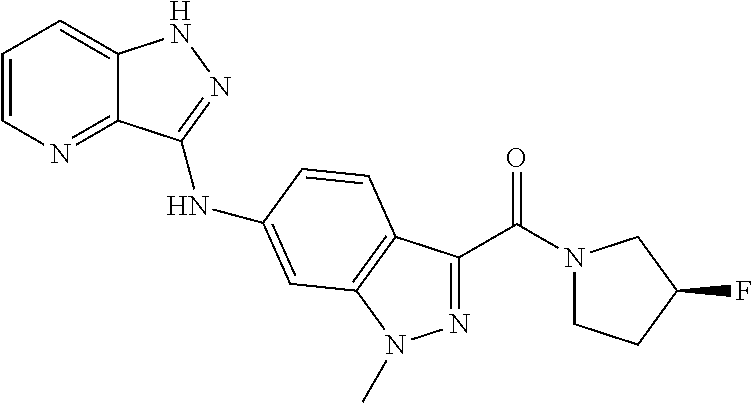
C1=CN=C2C(=C1)NN=C2NC1=CC2=C(C(C(N3CCC(F)C3)=O)=NN2C)C=C1
